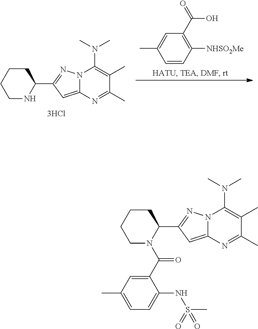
C1CCCNC1C1=NN2C(=C1)N=C(C)C(C)=C2N(C)C.C1=CC([NHSO2Me])=C(C(=O)O)C=C1C.C1CCCN(C(=O)C2=CC(C)=CC=C2NS(=O)(=O)C)C1C1=NN2C(=C1)N=C(C)C(C)=C2N(C)C
